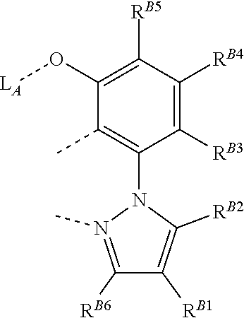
[RB6]C1=N(C)N(C2=C(C)C(O[LA])=C([RB5])C([RB4])=C2[RB3])C([RB2])=C1[RB1]
